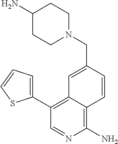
N1(CC2=CC3=C(C4=CC=CS4)C=NC(N)=C3C=C2)CCC(N)CC1
